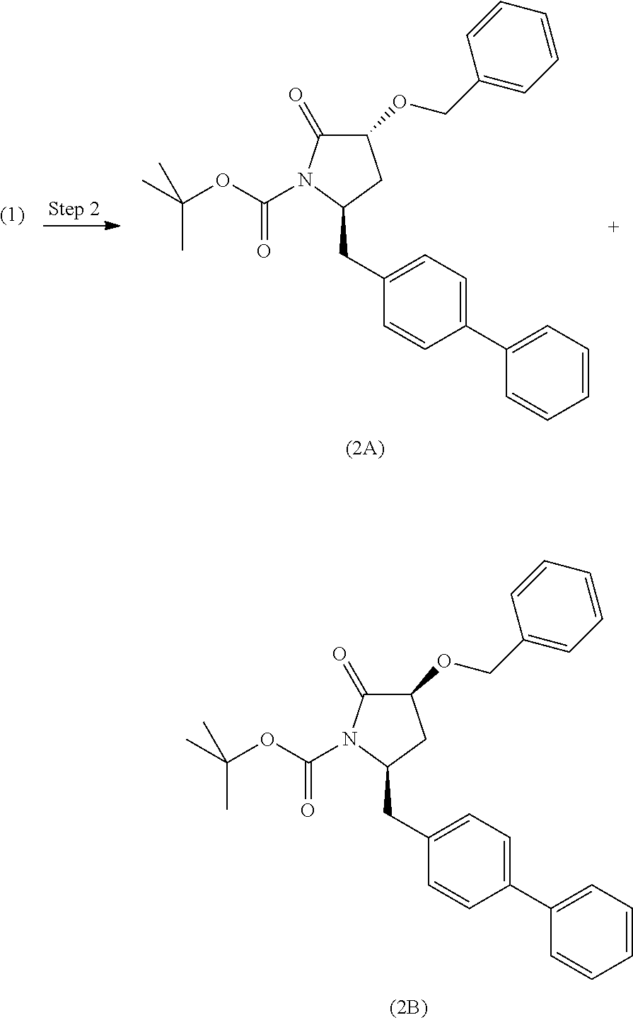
CC(OC(=O)N1C(=O)C(OCC2=CC=CC=C2)CC1CC1=CC=C(C2=CC=CC=C2)C=C1)(C)C.CC(OC(=O)N1C(=O)C(OCC2=CC=CC=C2)CC1CC1=CC=C(C2=CC=CC=C2)C=C1)(C)C
